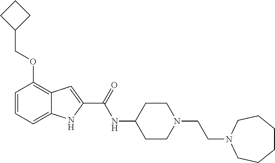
C1=CC=C2C(=C1OCC1CCC1)C=C(C(=O)NC1CCN(CCN3CCCCCC3)CC1)N2
